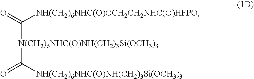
C([N(CH2)6NHC(O)NH(CH2)3Si(OCH3)3]C([NH(CH2)6NHC(O)NH(CH2)3Si(OCH3)3])=O)(=O)[NH(CH2)6NHC(O)OCH2CH2NHC(O)HFPO]
